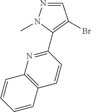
N1=CC(Br)=C(C2=NC3=C(C=C2)C=CC=C3)N1C
